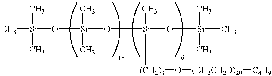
C[Si](O[Si](O[Si](O[Si](C)(C)C)(C)[(CH2)3]O[(CH2CH2O)20][C4H9])(C)C)(C)C
